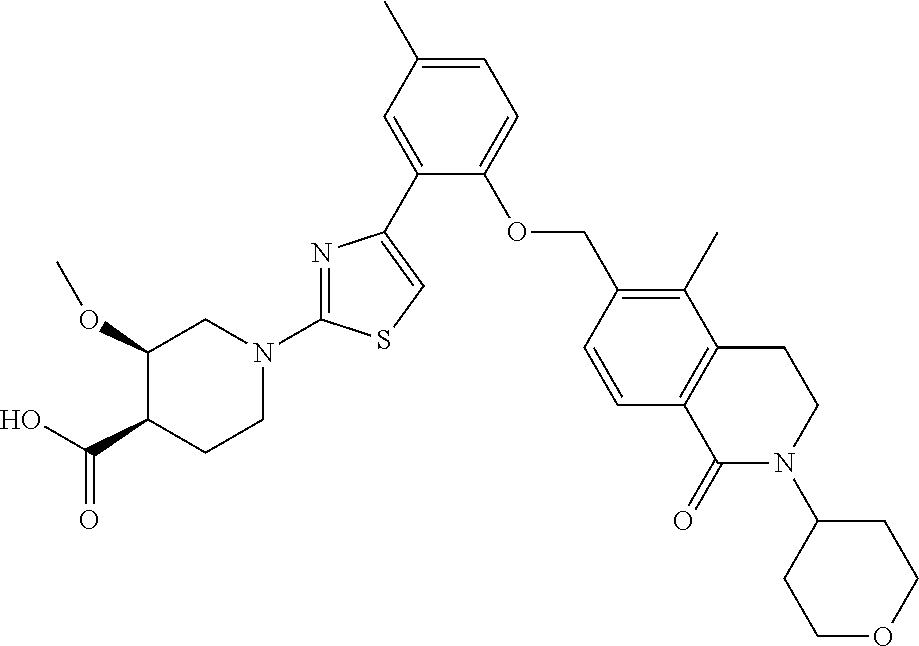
C1(C2=CSC(N3CC(OC)C(C(O)=O)CC3)=N2)=CC(C)=CC=C1OCC1=C(C)C2=C(C=C1)C(=O)N(C1CCOCC1)CC2
